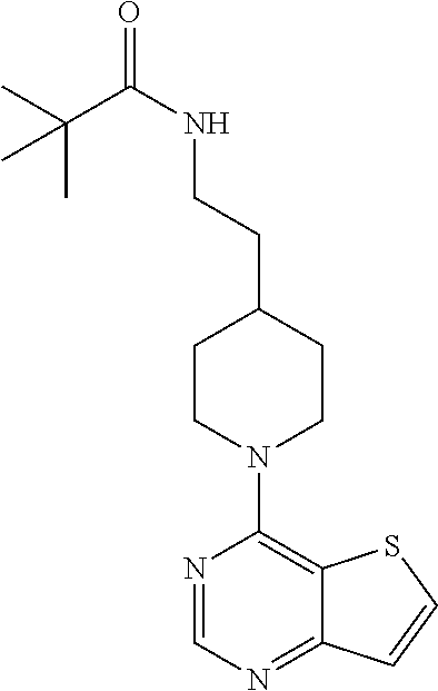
C1CN(C2=C3C(=NC=N2)C=CS3)CCC1CCNC(=O)C(C)(C)C
